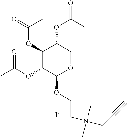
C1(OC(=O)C)C(OC(=O)C)C(OCC[N+](CC#C)(C)C)OCC1OC(=O)C.[I-]
